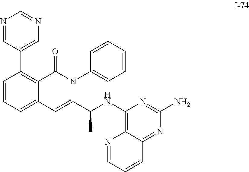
C1(C2=C3C(=CC=C2)C=C(C(NC2=C4C(=NC(N)=N2)C=CC=N4)C)N(C2=CC=CC=C2)C3=O)=CN=CN=C1
